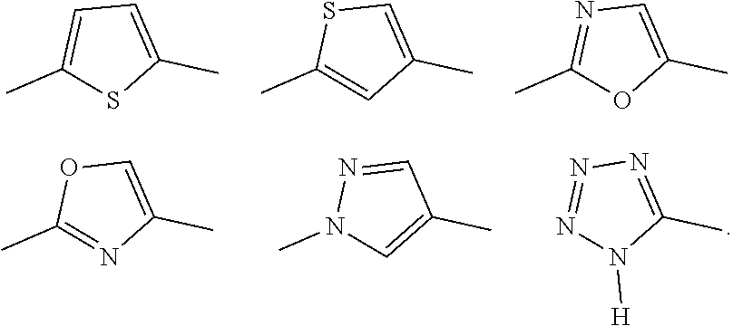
C1=C(C)SC(C)=C1.S1C(C)=CC(C)=C1.N1=C(C)OC(C)=C1.N1=NN([H])C(C)=N1.O1C(C)=NC(C)=C1.N1=CC(C)=CN1C
